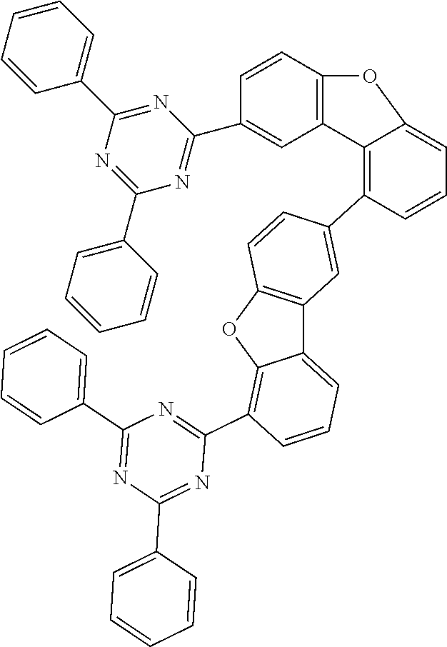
C1(C2=CC=CC=C2)=NC(C2=CC=CC=C2)=NC(C2=C3C(=CC=C2)C2=C(O3)C=CC(C3=C4C(=CC=C3)OC3=C4C=C(C4=NC(C5=CC=CC=C5)=NC(C5=CC=CC=C5)=N4)C=C3)=C2)=N1
